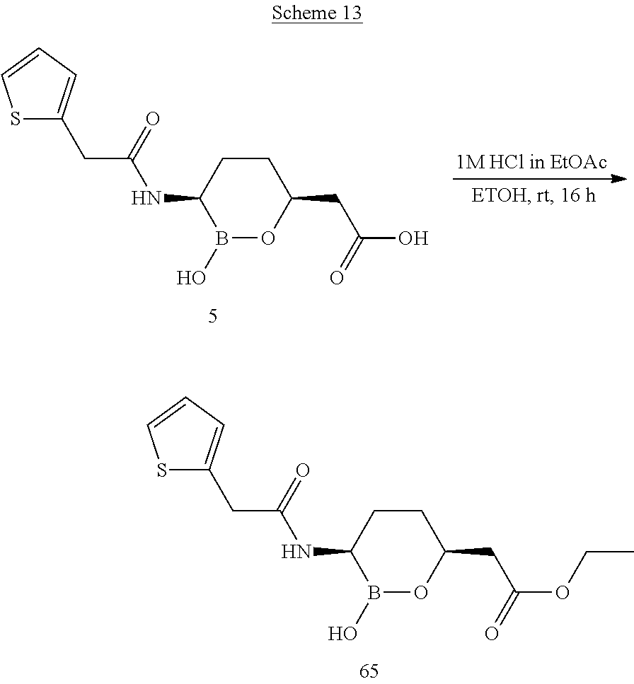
B1(O)OC(CC(=O)O)CCC1NC(=O)CC1=CC=CS1.B1(O)OC(CC(=O)OCC)CCC1NC(=O)CC1=CC=CS1
